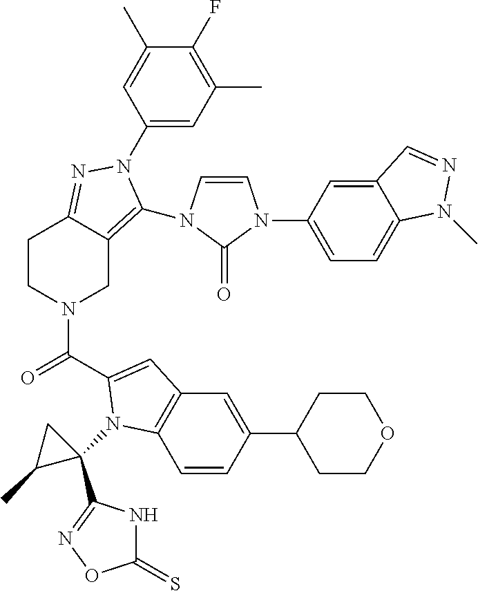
C1(N2C(N3C=CN(C4=CC=C5C(=C4)C=NN5C)C3=O)=C3CN(C(=O)C4=CC5=C(C=CC(C6CCOCC6)=C5)N4C4(C5=NOC(=S)N5)CC4C)CCC3=N2)=CC(C)=C(F)C(C)=C1
